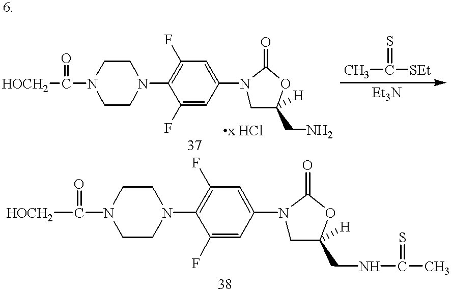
C1CN(C2=C(F)C=C(N3CC([H])(CN)OC3=O)C=C2F)CCN1C(=O)[HOCH2].CC(=S)[SEt].C1CN(C2=C(F)C=C(N3CC([H])(CNC(=S)C)OC3=O)C=C2F)CCN1C(=O)[HOCH2]
